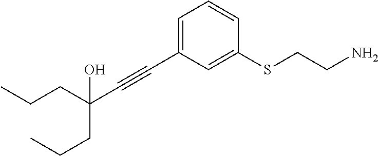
C1=C(C#CC(CCC)(CCC)O)C=C(SCCN)C=C1
